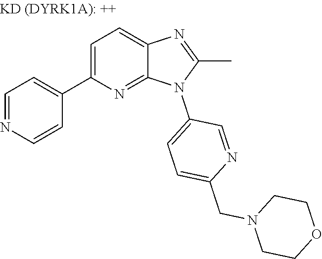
C1=NC=CC(C2=CC=C3N=C(C)N(C4=CC=C(CN5CCOCC5)N=C4)C3=N2)=C1
